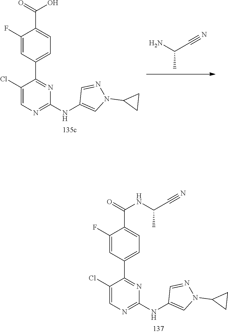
C1=NN(C2CC2)C=C1NC1=NC=C(Cl)C(C2=CC=C(C(NC(C#N)C)=O)C(F)=C2)=N1.C1=NN(C2CC2)C=C1NC1=NC=C(Cl)C(C2=CC=C(C(=O)O)C(F)=C2)=N1.C(C)(N)C#N
